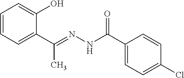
C1=CC=C(C(=NNC(C2=CC=C(Cl)C=C2)=O)C)C(O)=C1
